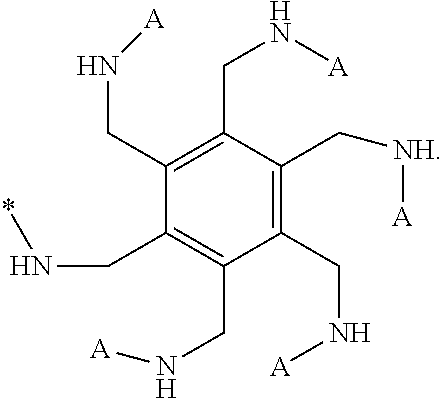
C1(CN[A])=C(CN[A])C(CN*)=C(CN[A])C(CN[A])=C1C[NH][A]
